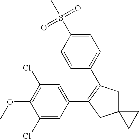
C12(CC(C3=CC=C(S(C)(=O)=O)C=C3)=C(C3=CC(Cl)=C(OC)C(Cl)=C3)C1)CC2
